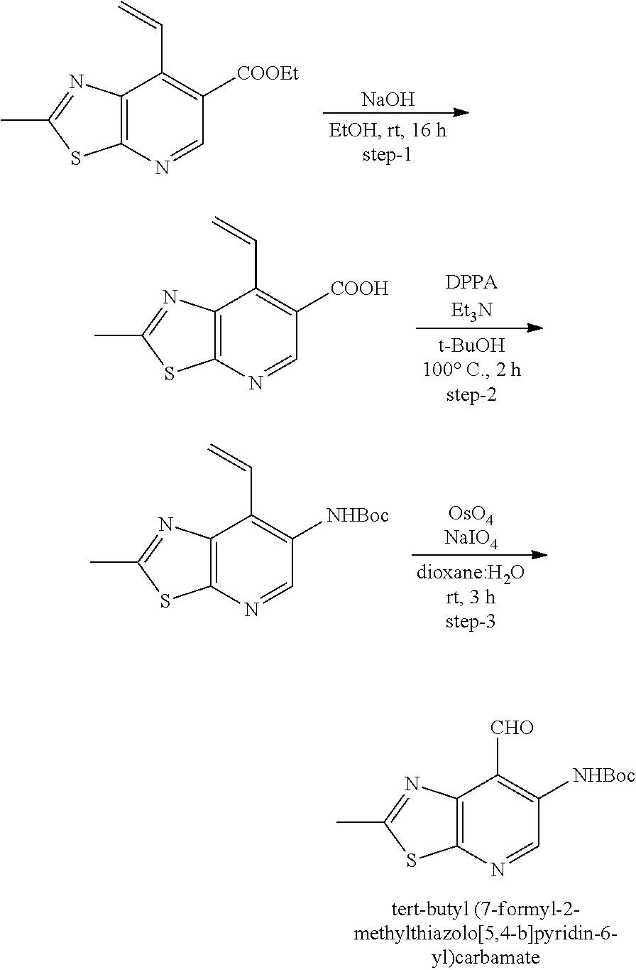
C1(C=C)=C([COOEt])C=NC2=C1N=C(C)S2.[NaOH].C1(C=C)=C([COOH])C=NC2=C1N=C(C)S2.[DPPAEt3N].C1(C=C)=C([NHBoc])C=NC2=C1N=C(C)S2.[OsO4NaIO4].C1([CHO])=C([NHBoc])C=NC2=C1N=C(C)S2
